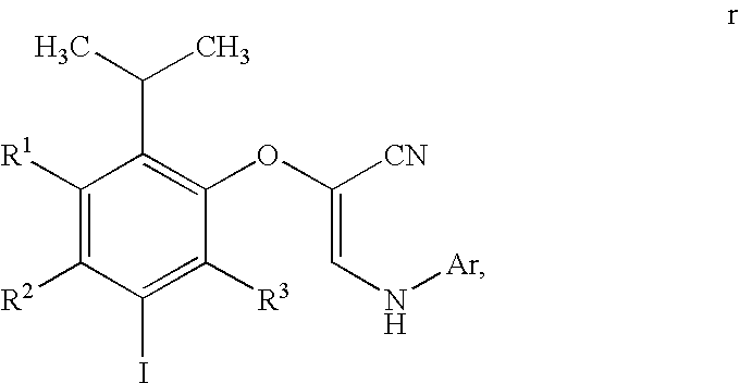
C1([R1])=C([R2])C(I)=C([R3])C(OC(=CN[Ar])[CN])=C1C(C)C
